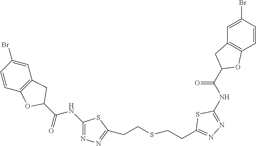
C1(NC(C2CC3=C(O2)C=CC(Br)=C3)=O)=NN=C(CCSCCC2=NN=C(NC(=O)C3CC4=C(C=CC(Br)=C4)O3)S2)S1
